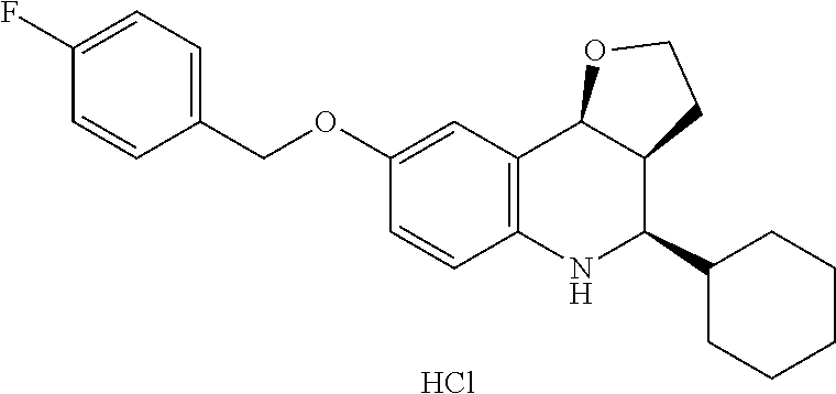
Cl.C12=C(NC(C3CCCCC3)C3C1OCC3)C=CC(OCC1=CC=C(F)C=C1)=C2
